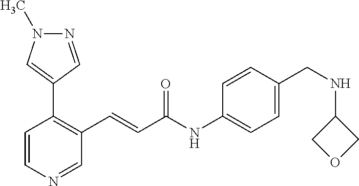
C1=CN=CC(C=CC(=O)NC2=CC=C(CNC3COC3)C=C2)=C1C1=CN(C)N=C1
